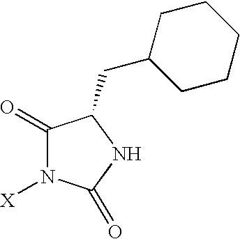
C1(=O)N([X])C(=O)NC1CC1CCCCC1
